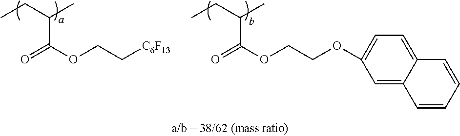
CCC(C)C(=O)OCC[C6F13].CCC(C)C(=O)OCCOC1=CC=C2C(=C1)C=CC=C2
